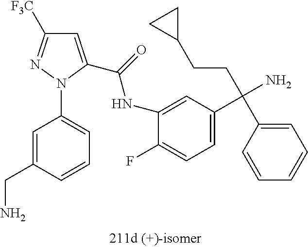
C1=C(C(NC2=CC(C(N)(CCC3CC3)C3=CC=CC=C3)=CC=C2F)=O)N(C2=CC=CC(CN)=C2)N=C1[F3C]
